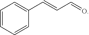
C1=CC=CC(C=CC=O)=C1
